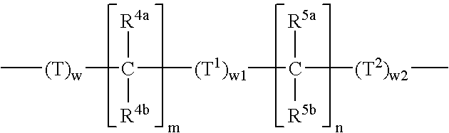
C[(T)w]C([R4a])([R4b])[(T1)w1]C([R5a])([R5b])[(T2)w2]C
